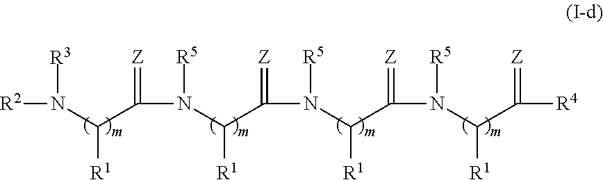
[R2]N([R3])C([R1])C(=[Z])N([R5])C([R1])C(=[Z])N([R5])C([R1])C(=[Z])N([R5])C([R1])C(=[Z])[R4]
